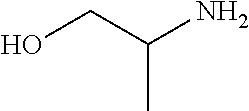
C(N)(CO)C
